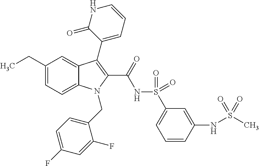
C1(CC)=CC=C2C(=C1)C(C1=CC=CNC1=O)=C(C(=O)NS(=O)(=O)C1=CC=CC(NS(C)(=O)=O)=C1)N2CC1=CC=C(F)C=C1F
